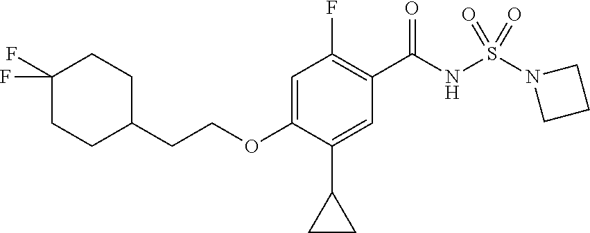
C1(F)=C(C(NS(N2CCC2)(=O)=O)=O)C=C(C2CC2)C(OCCC2CCC(F)(F)CC2)=C1
